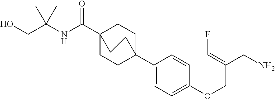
C1C2(C3=CC=C(OCC(CN)=CF)C=C3)CCC(C(=O)NC(CO)(C)C)(C1)CC2
